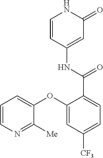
C1=CC(NC(C2=CC=C([CF3])C=C2OC2=CC=CN=C2[Me])=O)=CC(=O)N1
